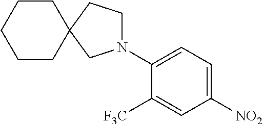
C1([NO2])=CC=C(N2CCC3(C2)CCCCC3)C([F3C])=C1
